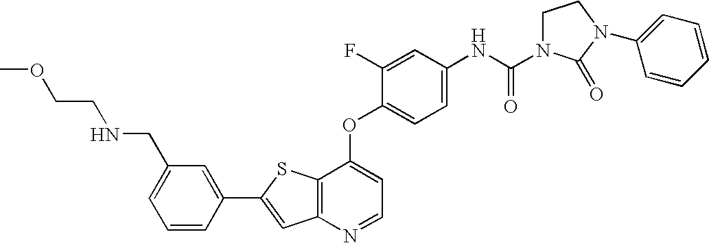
C12=C(SC(C3=CC(CNCCOC)=CC=C3)=C1)C(OC1=CC=C(NC(=O)N3CCN(C4=CC=CC=C4)C3=O)C=C1F)=CC=N2
